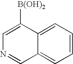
C1=CC=C2C(=C1)C=NC=C2[B(OH)2]
